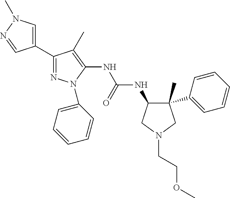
C1(C2=NN(C3=CC=CC=C3)C(NC(NC3C(C)(C4=CC=CC=C4)CN(CCOC)C3)=O)=C2C)=CN(C)N=C1
